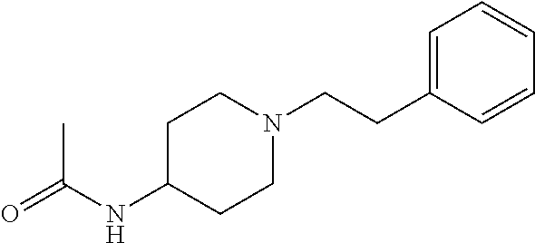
C1(NC(=O)C)CCN(CCC2=CC=CC=C2)CC1
